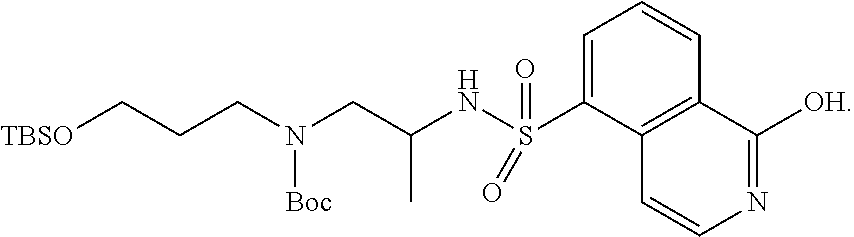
C1=C(S(NC(CN(CCC[TBSO])[Boc])C)(=O)=O)C2=C(C=C1)C([OH])=NC=C2
